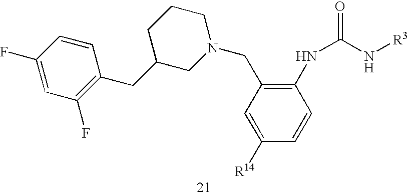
C1(F)=CC(F)=C(CC2CCCN(CC3=C(NC(=O)N[R3])C=CC([R14])=C3)C2)C=C1
